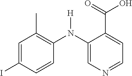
C1=C(I)C=CC(N(C2=CN=CC=C2C(=O)O)[H])=C1C
